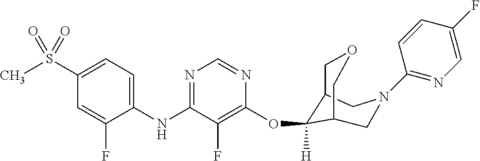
C1(NC2=NC=NC(OC3([H])C4COCC3CN(C3=NC=C(F)C=C3)C4)=C2F)=CC=C(S(C)(=O)=O)C=C1F
